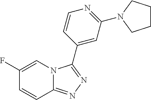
C1(F)=CN2C(=NN=C2C2=CC(N3CCCC3)=NC=C2)C=C1
